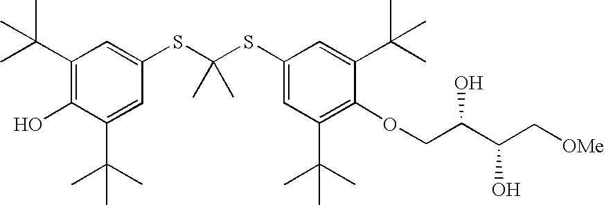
C1(C(C)(C)C)=C(O)C(C(C)(C)C)=CC(SC(SC2=CC(C(C)(C)C)=C(OCC(C(O)C[OMe])O)C(C(C)(C)C)=C2)(C)C)=C1
